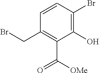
C1=CC(Br)=C(O)C(C([OMe])=O)=C1CBr
